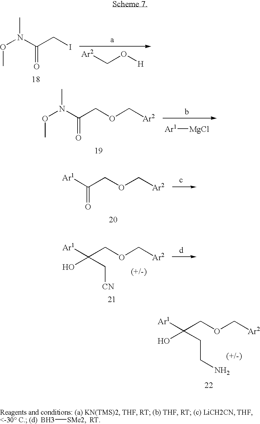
C(=O)(N(C)OC)CI.[Ar2]CO[H].O(C)N(C(=O)COC[Ar2])C.[Ar1][MgCl].[Ar1]C(COC[Ar2])=O.[Ar1]C(COC[Ar2])(O)C[CN].B[SMe2].[Ar1]C(COC[Ar2])(O)CCN
